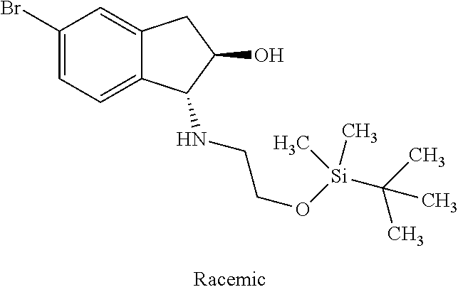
C1(Br)=CC=C2C(=C1)CC(O)C2NCCO[Si](C(C)(C)C)(C)C
